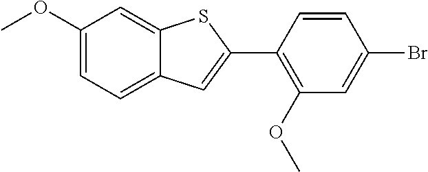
C1(OC)=CC=C2C(=C1)SC(C1=C(OC)C=C(Br)C=C1)=C2
